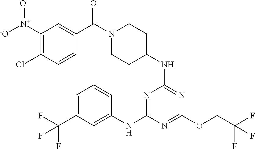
N1=C(NC2CCN(C(=O)C3=CC([N+]([-O])=O)=C(Cl)C=C3)CC2)N=C(NC2=CC(C(F)(F)F)=CC=C2)N=C1OCC(F)(F)F
